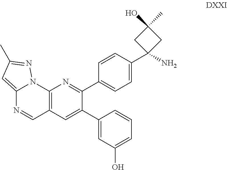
C12=CC(C)=NN1C1=C(C=N2)C=C(C2=CC(O)=CC=C2)C(C2=CC=C(C3(N)CC(O)(C)C3)C=C2)=N1
